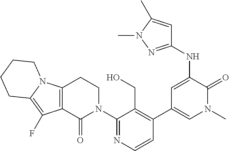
C1=CN=C(N2CCC3=C(C2=O)C(F)=C2N3CCCC2)C(CO)=C1C1=CN(C)C(=O)C(NC2=NN(C)C(C)=C2)=C1
